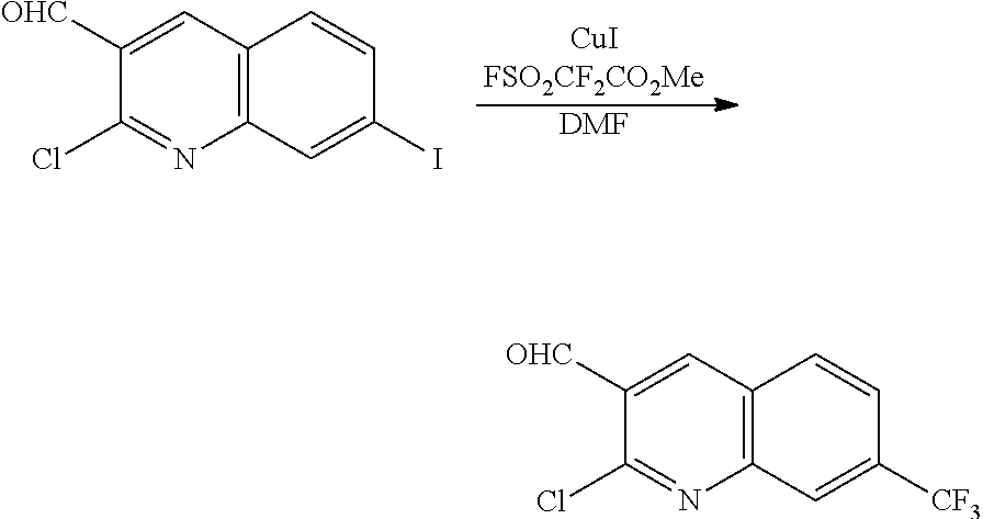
[DMF].C12=C(C=C([OHC])C(Cl)=N1)C=CC(I)=C2.C12=C(C=C([OHC])C(Cl)=N1)C=CC([CF3])=C2
